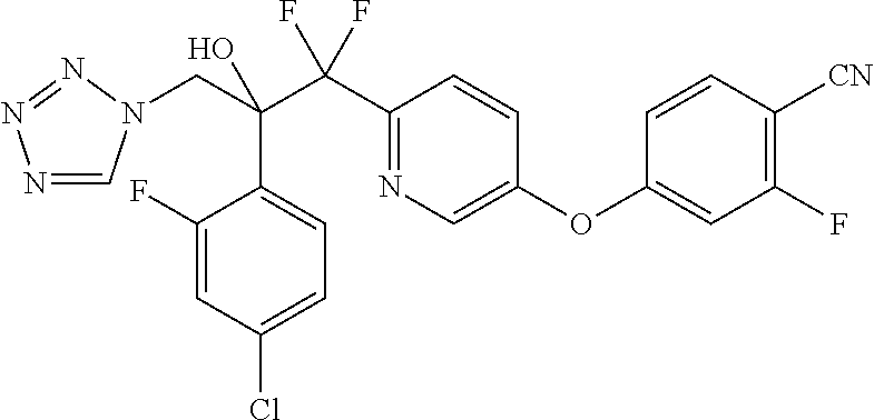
N1=CN(CC(C(C2=NC=C(OC3=CC(F)=C([CN])C=C3)C=C2)(F)F)(O)C2=CC=C(Cl)C=C2F)N=N1
